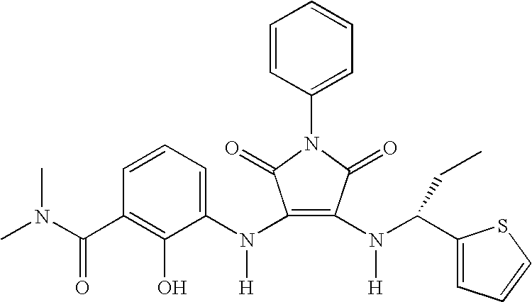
C1(N(C2=CC=CC(C(N(C)C)=O)=C2O)[H])=C(N(C(C2=CC=CS2)CC)[H])C(=O)N(C2=CC=CC=C2)C1=O
